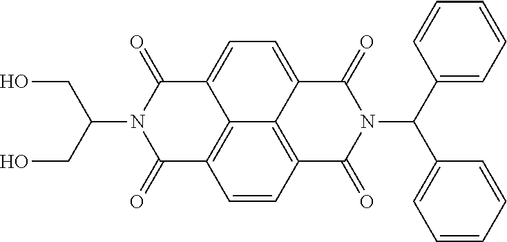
C1=CC2=C3C4=C1C(=O)N(C(CO)CO)C(=O)C4=CC=C3C(=O)N(C(C1=CC=CC=C1)C1=CC=CC=C1)C2=O
